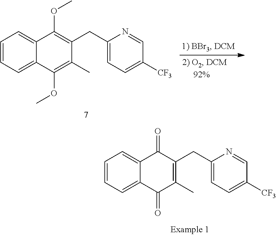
C1=CC=C2C(=C1)C(=O)C(CC1=CC=C([CF3])C=N1)=C(C)C2=O.C1=CC=C2C(=C1)C(OC)=C(CC1=CC=C([CF3])C=N1)C(C)=C2OC
